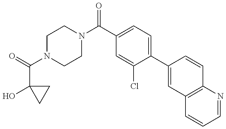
C(N1CCN(C(=O)C2=CC=C(C3=CC4=C(C=C3)N=CC=C4)C(Cl)=C2)CC1)(C1(O)CC1)=O
